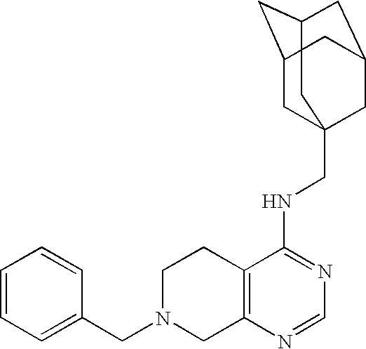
C1=CC=C(CN2CC3=C(CC2)C(NCC24CC5CC(CC(C2)C5)C4)=NC=N3)C=C1
